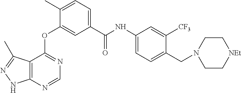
O(C1=CC(C(NC2=CC=C(CN3CC[NEt]CC3)C([CF3])=C2)=O)=CC=C1C)C1=NC=NC2=C1C(C)=NN2
